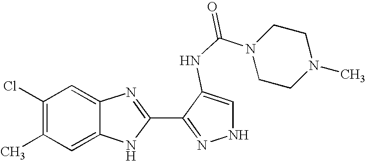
C1=C2C(=CC(Cl)=C1C)N=C(C1=NNC=C1NC(N1CCN(C)CC1)=O)N2
